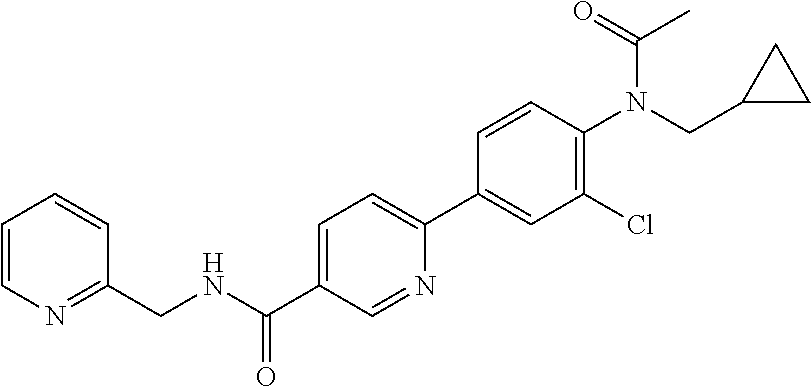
C1=CN=C(CNC(C2=CC=C(C3=CC(Cl)=C(N(C(C)=O)CC4CC4)C=C3)N=C2)=O)C=C1
